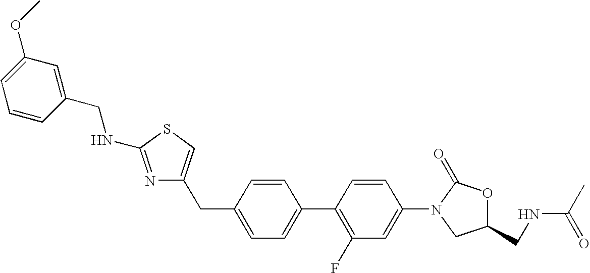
C1(CC2=CC=C(C3=C(F)C=C(N4CC(CNC(C)=O)OC4=O)C=C3)C=C2)=CSC(NCC2=CC(OC)=CC=C2)=N1
